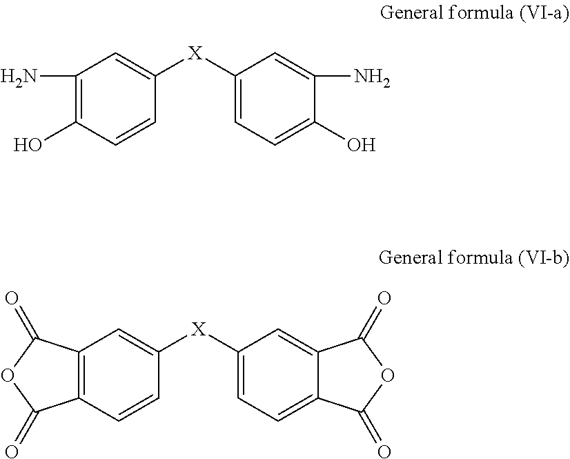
C1(N)=C(O)C=CC([X]C2=CC=C(O)C(N)=C2)=C1.C12=C(C=CC([X]C3=CC=C4C(=C3)C(=O)OC4=O)=C1)C(=O)OC2=O
